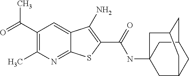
C1(C(=O)C)=C(C)N=C2C(=C1)C(N)=C(C(=O)NC13CC4CC(C1)CC(C3)C4)S2
